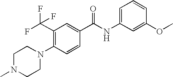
C1(C(F)(F)F)=C(N2CCN(C)CC2)C=CC(C(NC2=CC=CC(OC)=C2)=O)=C1
